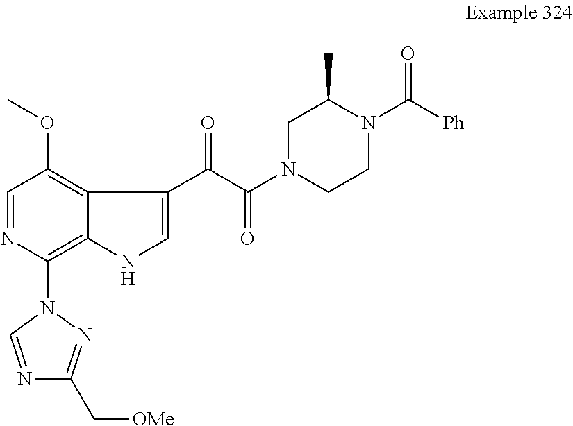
C1=NC(N2C=NC(C[OMe])=N2)=C2C(=C1OC)C(C(C(N1CCN(C([Ph])=O)C(C)C1)=O)=O)=CN2
